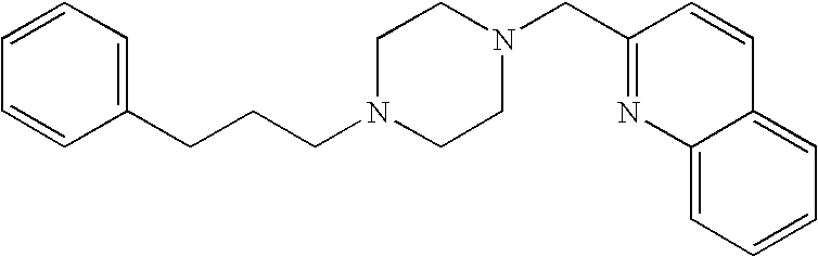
C(CCN1CCN(CC2=NC3=CC=CC=C3C=C2)CC1)C1=CC=CC=C1
